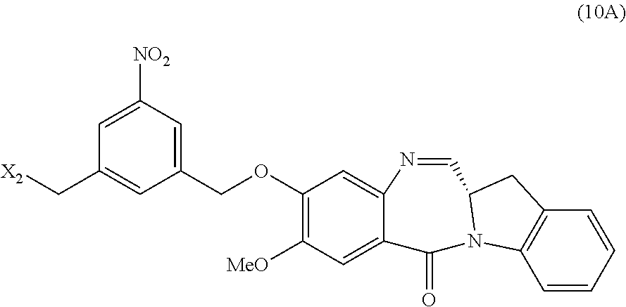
C(C1=CC(COC2=C([MeO])C=C3C(=C2)N=CC2N(C3=O)C3=C(C2)C=CC=C3)=CC([NO2])=C1)[X2]
